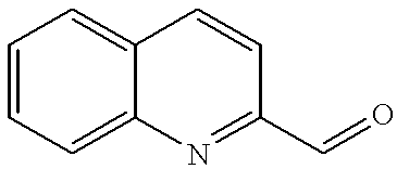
C1=CC=C2C(=C1)C=CC(C=O)=N2
